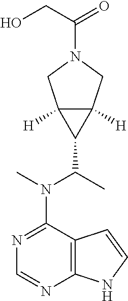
C12=C(N=CN=C1N(C)C(C1C3([H])C1([H])CN(C(=O)CO)C3)C)NC=C2
